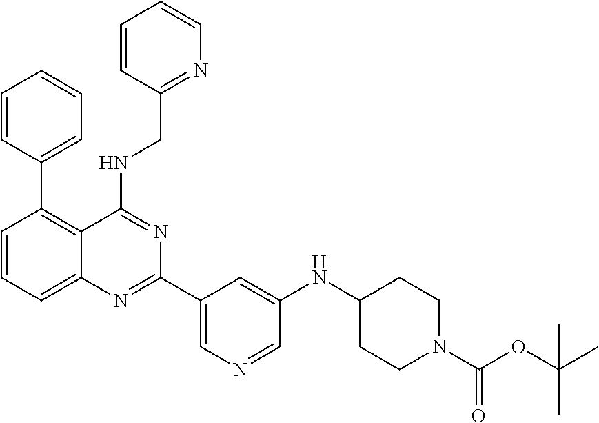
C1=CC=C2C(=C1C1=CC=CC=C1)C(NCC1=NC=CC=C1)=NC(C1=CN=CC(NC3CCN(C(OC(C)(C)C)=O)CC3)=C1)=N2
